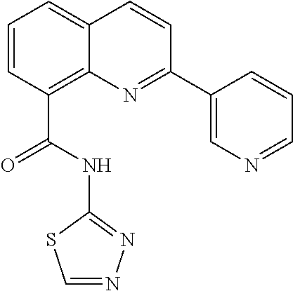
C1=CC(C(=O)NC2=NN=CS2)=C2C(=C1)C=CC(C1=CN=CC=C1)=N2
